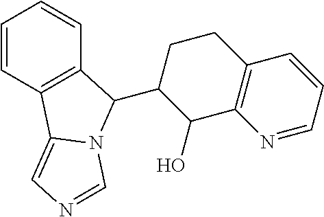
C1=CC2=C(C=C1)C(C1C(O)C3=C(CC1)C=CC=N3)N1C2=CN=C1
